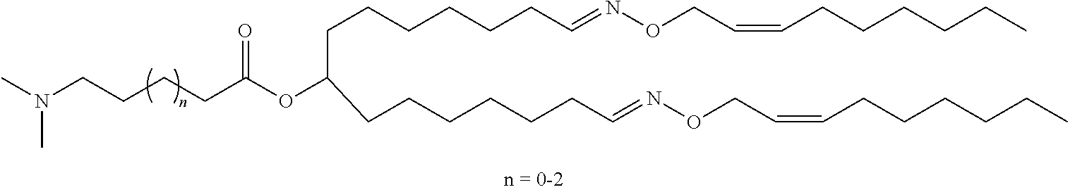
C(CCC(OC(CCCCCCC=NOCC=CCCCCCC)CCCCCCC=NOCC=CCCCCCC)=O)CN(C)C
